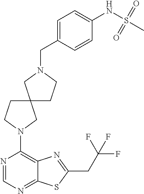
N1=CN=C2C(=C1N1CC3(CC1)CCN(CC1=CC=C(NS(C)(=O)=O)C=C1)C3)N=C(CC(F)(F)F)S2
